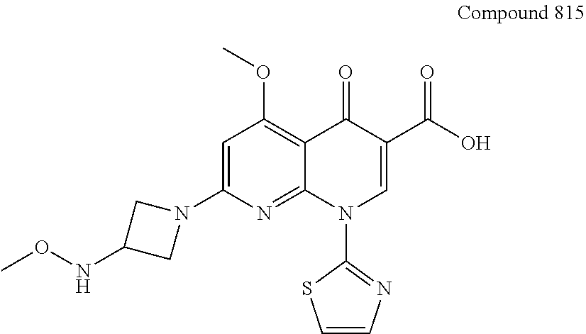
C1=C(N2CC(NOC)C2)N=C2C(=C1OC)C(=O)C(C(O)=O)=CN2C1=NC=CS1
